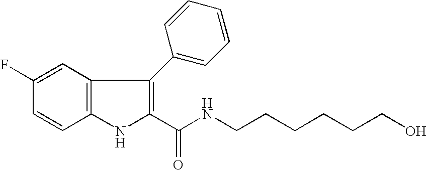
C1(C(NCCCCCCO)=O)=C(C2=CC=CC=C2)C2=C(N1)C=CC(F)=C2
